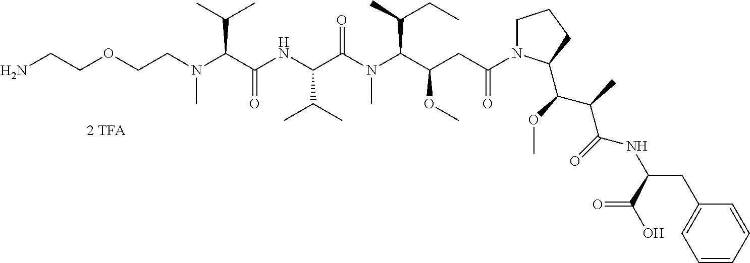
C(N(C(C(NC(C(N(C(C(OC)CC(=O)N1CCCC1C(C(C(NC(CC1=CC=CC=C1)C(=O)O)=O)C)OC)C(CC)C)C)=O)C(C)C)=O)C(C)C)C)COCCN
